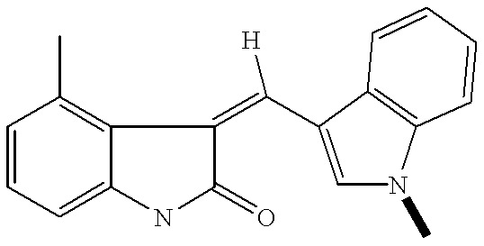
C1=CC=C2C(=C1C)C(=C([H])C1=CN(C)C3=C1C=CC=C3)C(=O)N2
